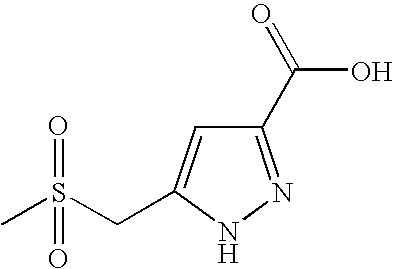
C1(C(=O)O)=NNC(CS(C)(=O)=O)=C1
